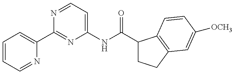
N1=CC=C(NC(=O)C2CCC3=C2C=CC([OCH3])=C3)N=C1C1=CC=CC=N1
